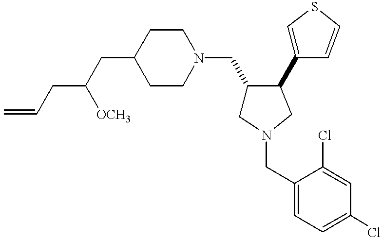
C1(CC(CC=C)[OCH3])CCN(CC2CN(CC3=CC=C(Cl)C=C3Cl)CC2C2=CSC=C2)CC1
